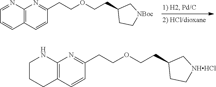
C(COCCC1C[NBoc]CC1)C1=NC2=C(C=C1)C=CC=N2.C(COCCC1C[NHHCl]CC1)C1=NC2=C(C=C1)CCCN2
